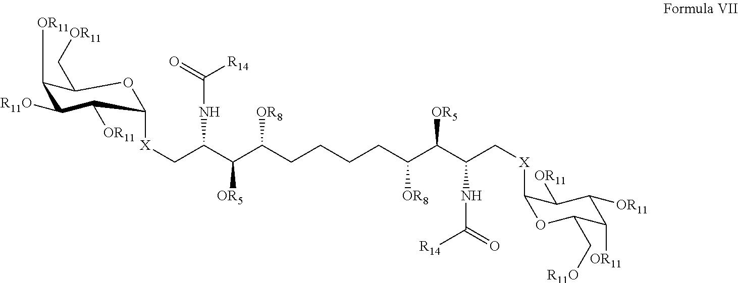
C1([OR11])C([R11O])C([OR11])C([X]CC(C(C(CCCCC(C(C(C[X]C2OC(C[R11O])C([OR11])C([OR11])C2[OR11])NC([R14])=O)[OR5])[OR8])[OR8])[OR5])NC([R14])=O)OC1C[OR11]
